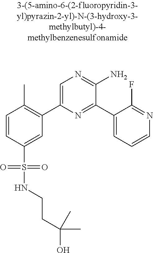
C1=CC(S(=O)(=O)NCCC(O)(C)C)=CC(C2=CN=C(N)C(C3=CC=CN=C3F)=N2)=C1C
